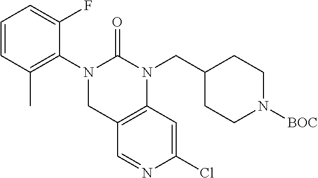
N1([BOC])CCC(CN2C3=C(C=NC(Cl)=C3)CN(C3=C(C)C=CC=C3F)C2=O)CC1
